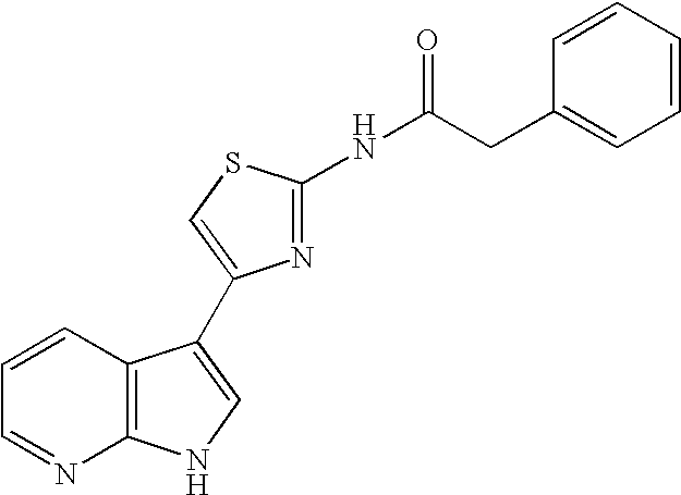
C1=CC2=C(N=C1)NC=C2C1=CSC(NC(CC2=CC=CC=C2)=O)=N1
